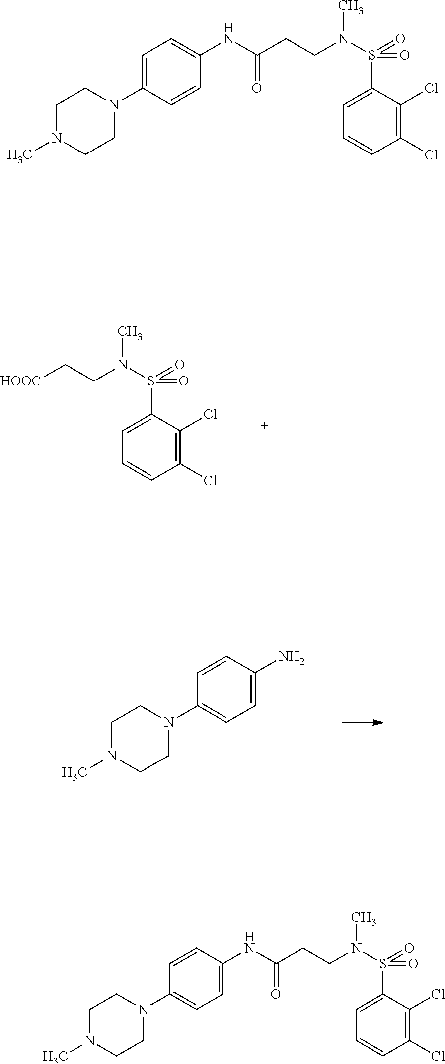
[HOOC]CCN(S(=O)(=O)C1=CC=CC(Cl)=C1Cl)C.CN1CCN(C2=CC=C(N)C=C2)CC1.CN1CCN(C2=CC=C(NC(CCN(S(=O)(=O)C3=CC=CC(Cl)=C3Cl)C)=O)C=C2)CC1.CN1CCN(C2=CC=C(NC(CCN(S(=O)(=O)C3=CC=CC(Cl)=C3Cl)C)=O)C=C2)CC1
